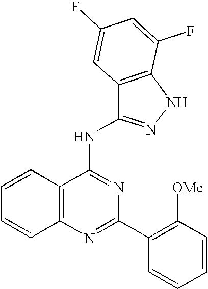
C12=C(N=C(C3=C([OMe])C=CC=C3)N=C1NC1=NNC3=C1C=C(F)C=C3F)C=CC=C2
